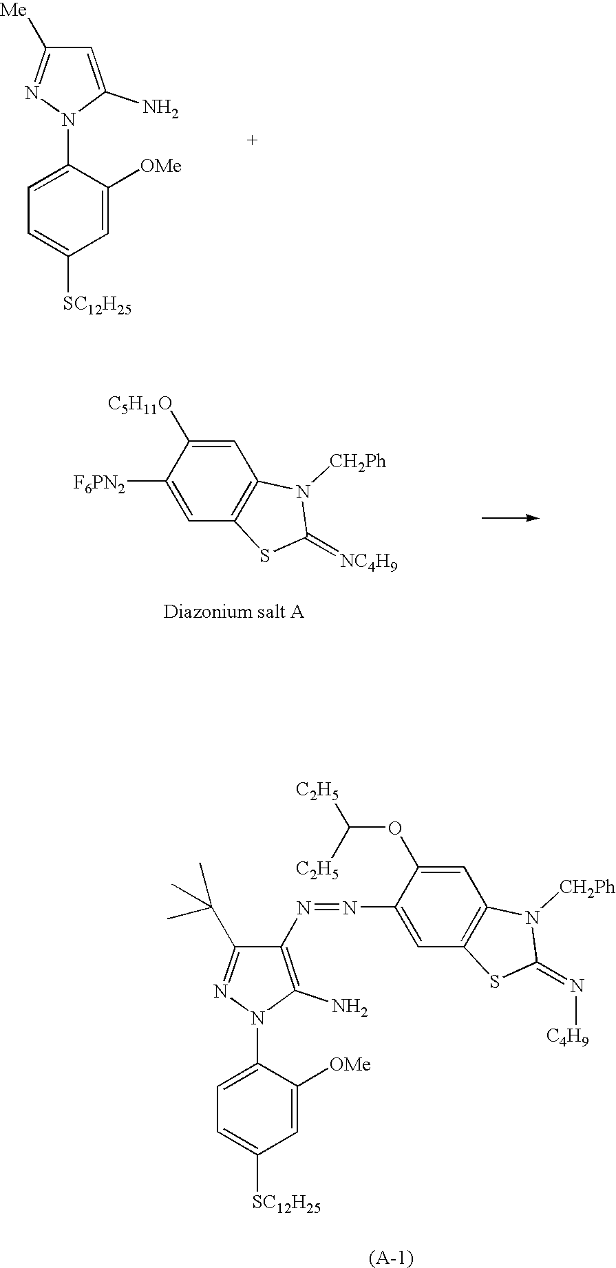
C1=C(N)N(C2=CC=C([SC12H25])C=C2[OMe])N=C1[Me].C1=C([C5H11O])C([F6PN2])=CC2=C1N([CH2Ph])C(=[NC4H9])S2.C1(N=NC2=CC3=C(C=C2OC([C2H5])[C2H5])N([CH2Ph])C(=N[C4H9])S3)=C(N)N(C2=CC=C([SC12H25])C=C2[OMe])N=C1C(C)(C)C
